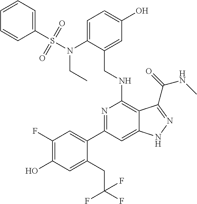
C1(C2=CC(F)=C(O)C=C2CC(F)(F)F)=NC(NCC2=CC(O)=CC=C2N(CC)S(=O)(C2=CC=CC=C2)=O)=C2C(=C1)NN=C2C(NC)=O
